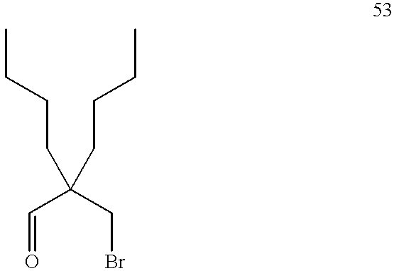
C(=O)C(CBr)(CCCC)CCCC
